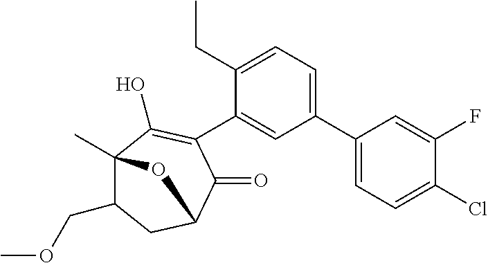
C1(C2=CC=C(CC)C(C3=C(O)C4(C)C(COC)CC(C3=O)O4)=C2)=CC=C(Cl)C(F)=C1
